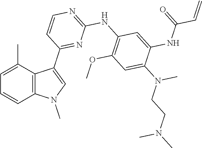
C1=CC2=C(C(C)=C1)C(C1=NC(NC3=C(OC)C=C(N(C)CCN(C)C)C(NC(=O)C=C)=C3)=NC=C1)=CN2C
